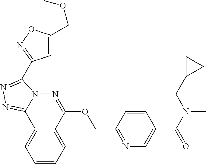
C1=CC=C2C(=C1)C1=NN=C(C3=NOC(COC)=C3)N1N=C2OCC1=NC=C(C(N(C)CC2CC2)=O)C=C1
